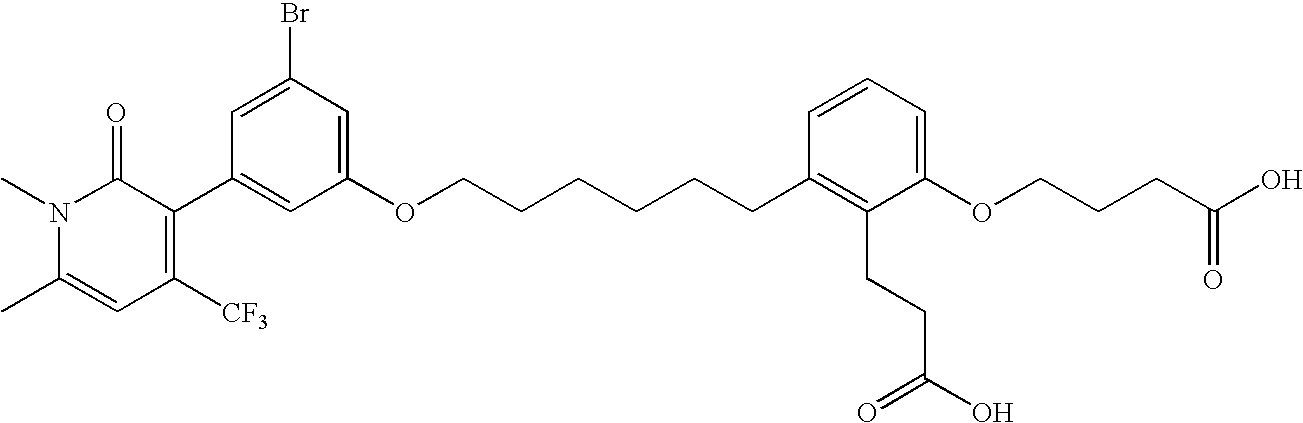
C1=C(Br)C=C(OCCCCCCC2=C(CCC(O)=O)C(OCCCC(O)=O)=CC=C2)C=C1C1=C([CF3])C=C(C)N(C)C1=O
